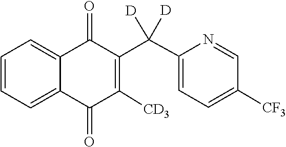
C1([CF3])=CC=C(C(C2=C([CD3])C(=O)C3=CC=CC=C3C2=O)([D])[D])N=C1
